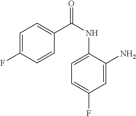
C1=C(F)C=CC(C(NC2=CC=C(F)C=C2N)=O)=C1
